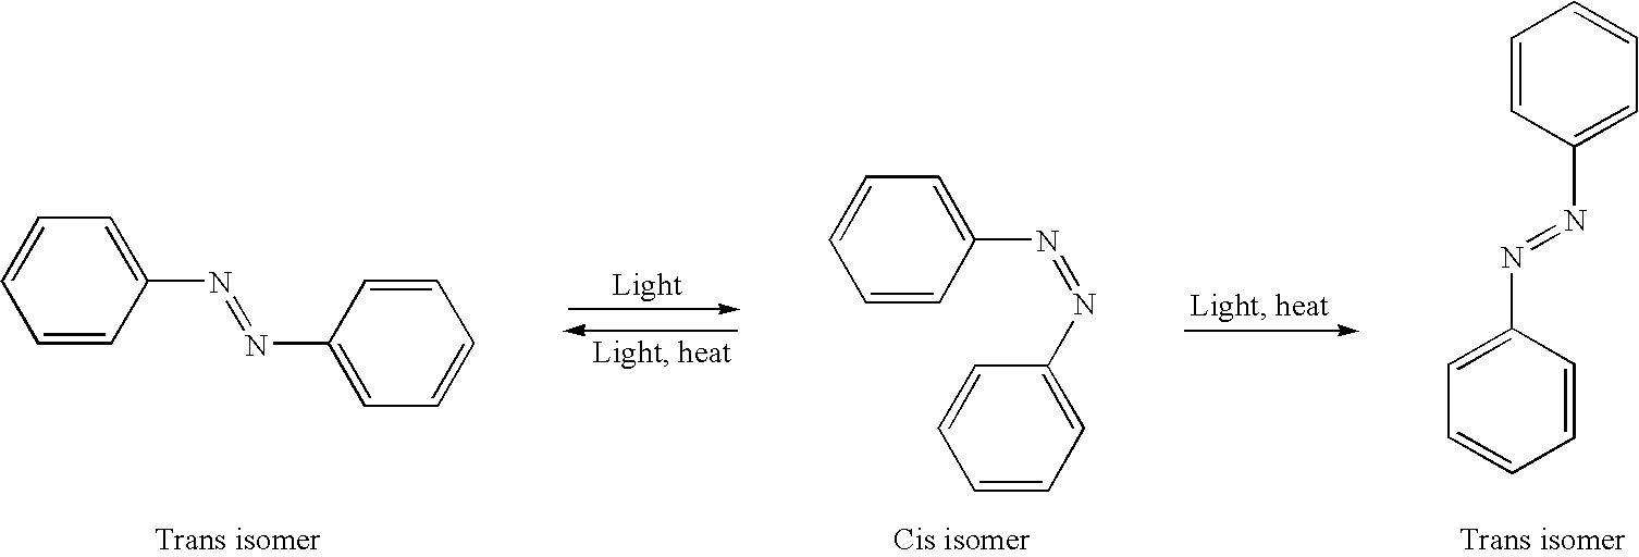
C1=CC(N=NC2=CC=CC=C2)=CC=C1.C1=CC(N=NC2=CC=CC=C2)=CC=C1.C1=C(N=NC2=CC=CC=C2)C=CC=C1
